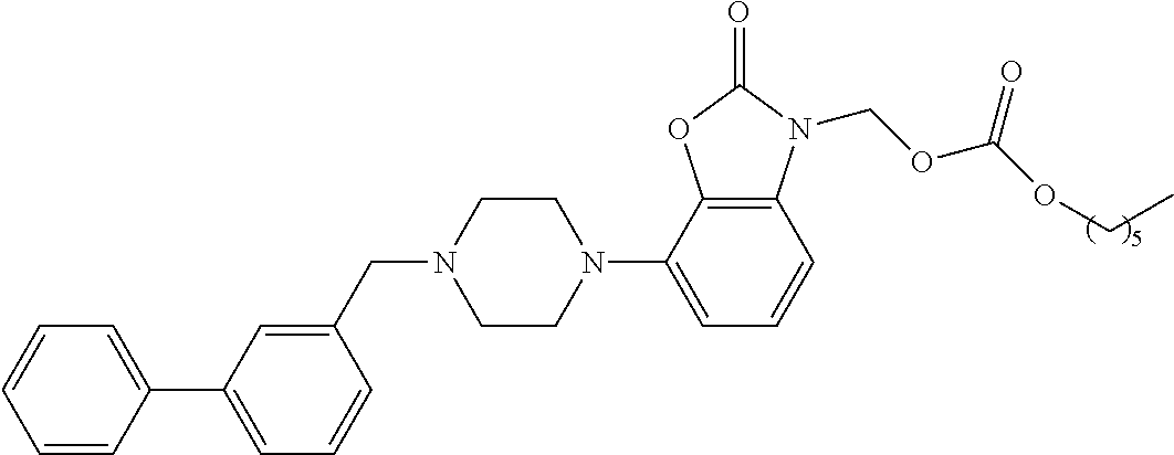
C1=CC(C2=CC=CC(CN3CCN(C4=CC=CC5=C4OC(=O)N5COC(OCC)=O)CC3)=C2)=CC=C1
